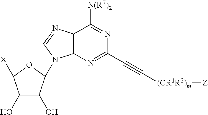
C12=C(N=C(C#C[(CR1R2)m][Z])N=C1[N(R7)2])N(C1C(O)C(O)C([X])O1)C=N2
